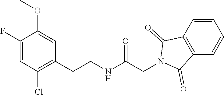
O(C)C1=CC(CCNC(CN2C(=O)C3=C(C2=O)C=CC=C3)=O)=C(Cl)C=C1F
